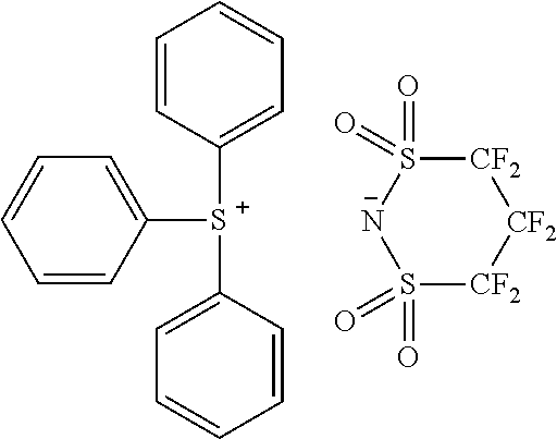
C1=CC([S+](C2=CC=CC=C2)C2=CC=CC=C2)=CC=C1.[CF2]1S(=O)(=O)[N-]S(=O)(=O)[CF2][CF2]1
